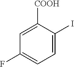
C1([COOH])=CC(F)=CC=C1I
